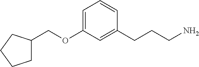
C(OC1=CC=CC(CCCN)=C1)C1CCCC1
